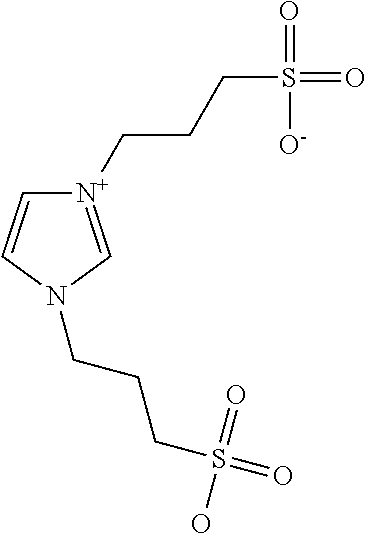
C(S(=O)(=O)[O-])CC[N+]1=CN(CCCS(=O)(=O)O)C=C1
